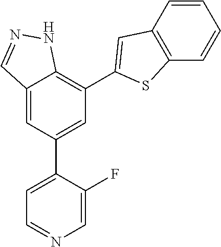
C12=CC(C3=CC=NC=C3F)=CC(C3=CC4=C(C=CC=C4)S3)=C1NN=C2
